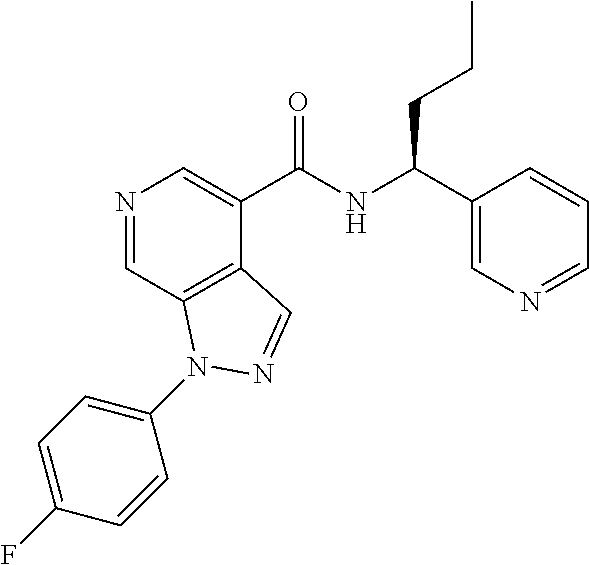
N1=CC2=C(C(C(NC(C3=CN=CC=C3)CCC)=O)=C1)C=NN2C1=CC=C(F)C=C1
